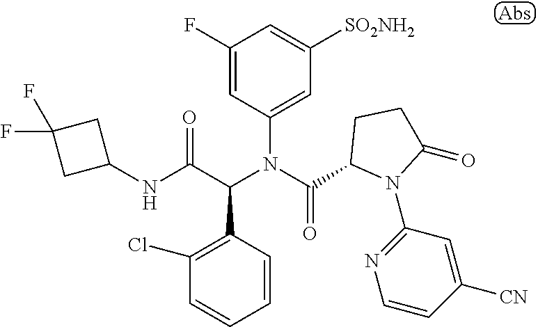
C1=CC(C(C(NC2CC(F)(F)C2)=O)N(C(=O)C2N(C3=NC=CC([CN])=C3)C(=O)CC2)C2=CC([SO2NH2])=CC(F)=C2)=C(Cl)C=C1
